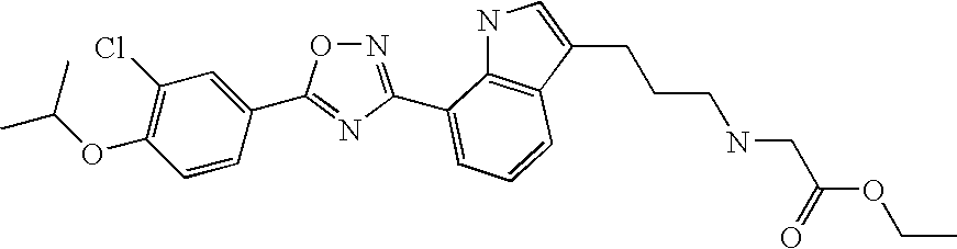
C1(C2=NC(C3=CC=CC4=C3NC=C4CCCNCC(OCC)=O)=NO2)=CC(Cl)=C(OC(C)C)C=C1
